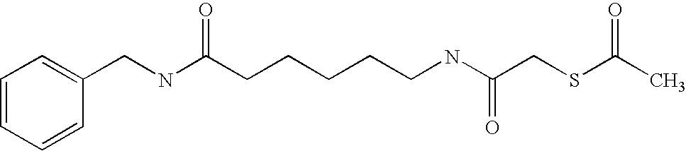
C1=CC=CC(CNC(CCCCCNC(CSC(C)=O)=O)=O)=C1
